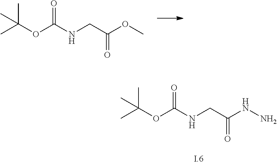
CC(OC(NCC(OC)=O)=O)(C)C.CC(OC(NCC(NN)=O)=O)(C)C
